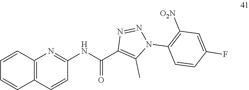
C1(NC(C2=C(C)N(C3=C([O2N])C=C(F)C=C3)N=N2)=O)=NC2=C(C=C1)C=CC=C2
